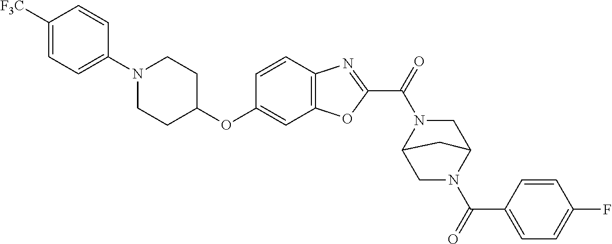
C1([F3C])=CC=C(N2CCC(OC3=CC4=C(C=C3)N=C(C(=O)N3C5CN(C(C6=CC=C(F)C=C6)=O)C(C3)C5)O4)CC2)C=C1
